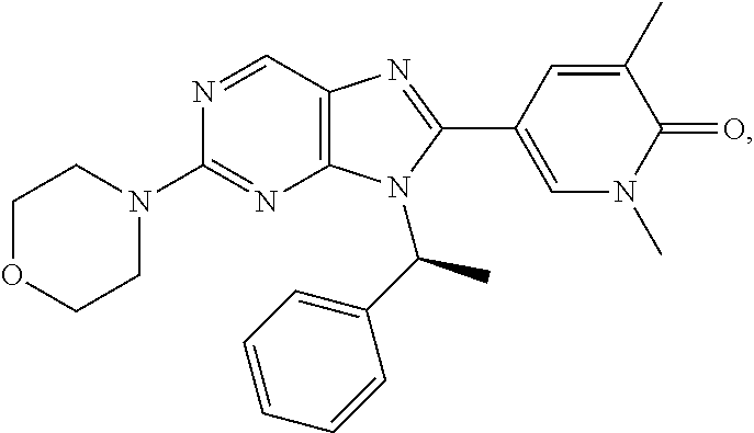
C1(N2CCOCC2)=NC2=C(C=N1)N=C(C1=CN(C)C(=O)C(C)=C1)N2C(C1=CC=CC=C1)C
